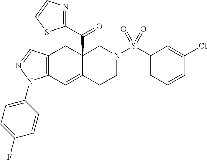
C12=C(C=C3C(C(=O)C4=NC=CS4)(C1)CN(S(=O)(C1=CC=CC(Cl)=C1)=O)CC3)N(C1=CC=C(F)C=C1)N=C2
